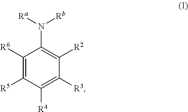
C1([R6])=C([R5])C([R4])=C([R3])C([R2])=C1N([Rb])[Ra]
